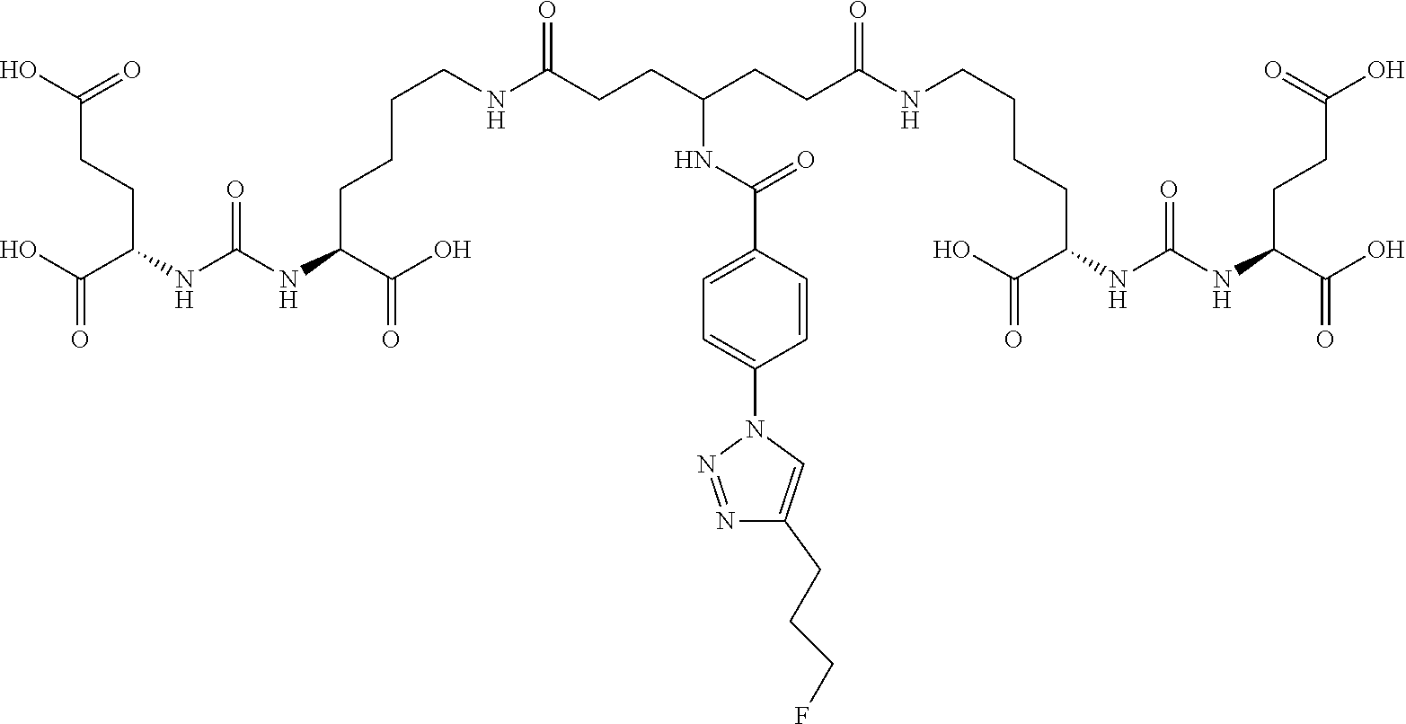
OC(C(CCC(O)=O)NC(NC(CCCCNC(CCC(CCC(NCCCCC(C(O)=O)NC(NC(C(O)=O)CCC(O)=O)=O)=O)NC(C1=CC=C(N2N=NC(CCCF)=C2)C=C1)=O)=O)C(O)=O)=O)=O
